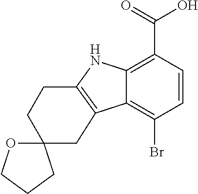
C12=C(C(=O)O)C=CC(Br)=C1C1=C(N2)CCC2(C1)OCCC2
